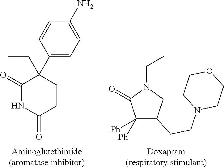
C1(C2(CC)C(=O)NC(=O)CC2)=CC=C(N)C=C1.C1([Ph])([Ph])C(CCN2CCOCC2)CN(CC)C1=O
